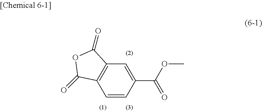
C1=CC(C(OC)=O)=CC2=C1C(=O)OC2=O
